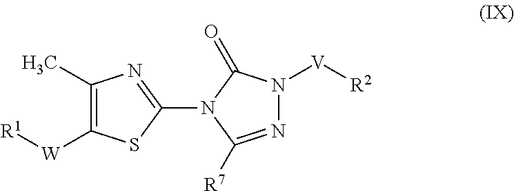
C1(C)=C([W][R1])SC(N2C(=O)N([V][R2])N=C2[R7])=N1
